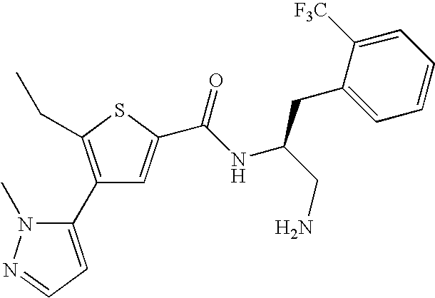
C1(C2=CC=NN2C)=C(CC)SC(C(NC(CN)CC2=CC=CC=C2[F3C])=O)=C1
